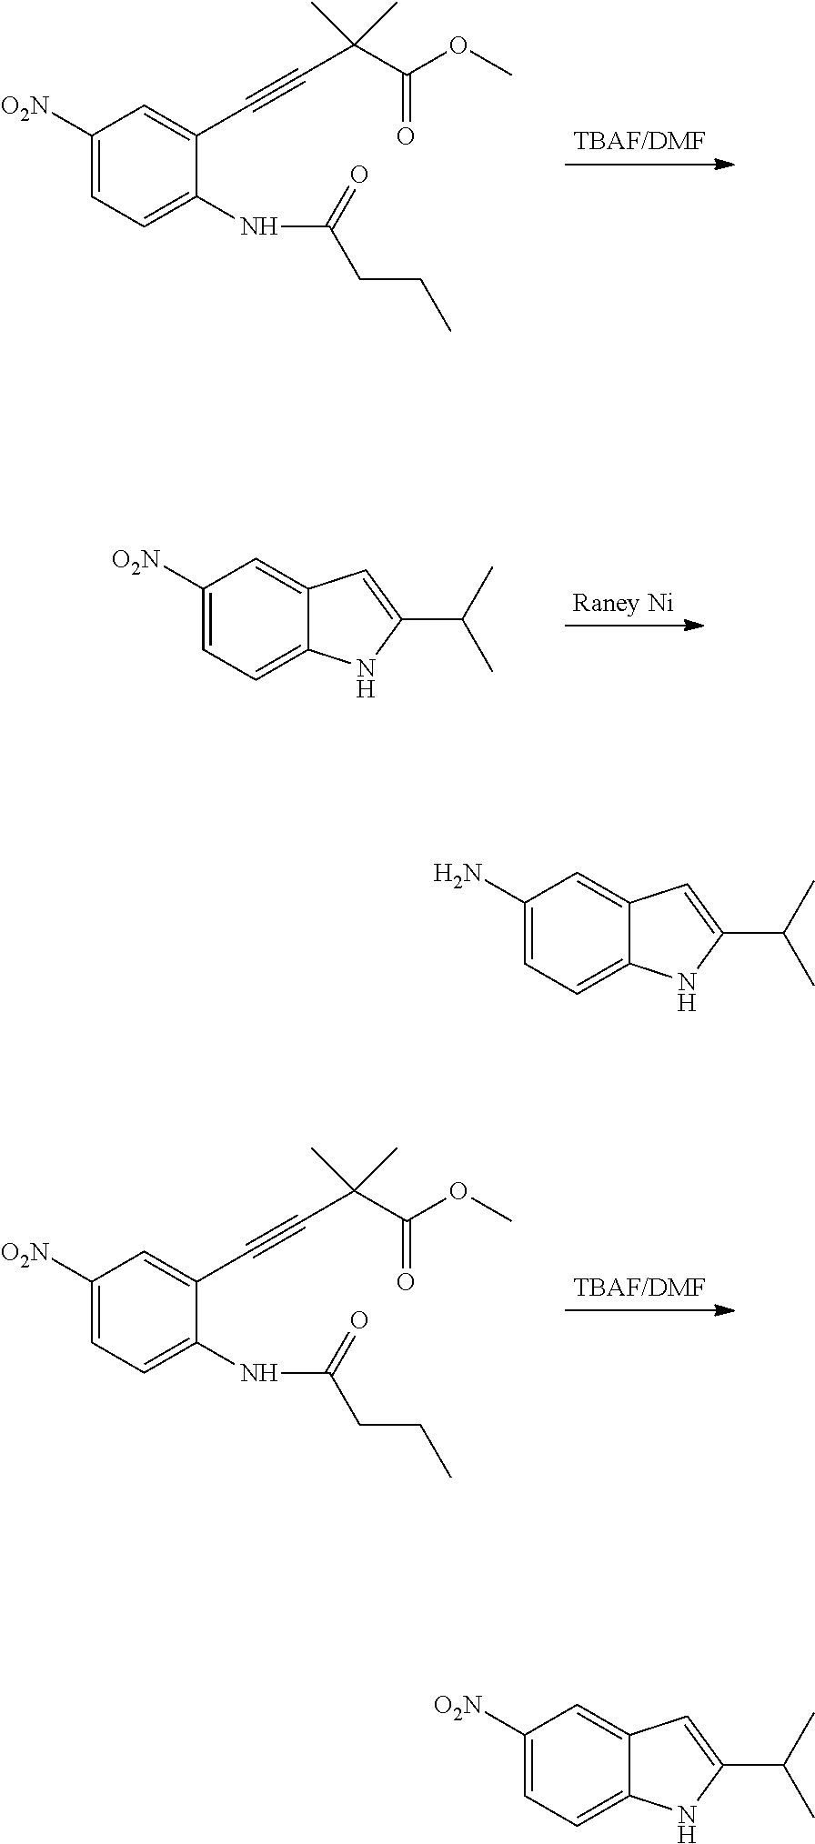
C1([O2N])=CC=C(NC(=O)CCC)C(C#CC(C(=O)OC)(C)C)=C1.C1([O2N])=CC=C2C(=C1)C=C(C(C)C)N2.C1([O2N])=CC=C(NC(=O)CCC)C(C#CC(C(=O)OC)(C)C)=C1.C1(N)=CC=C2C(=C1)C=C(C(C)C)N2.C1([O2N])=CC=C2C(=C1)C=C(C(C)C)N2
